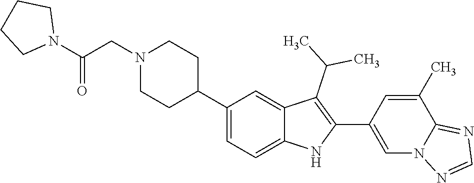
C1N(CC(N2CCCC2)=O)CCC(C2=CC=C3C(=C2)C(C(C)C)=C(C2=CN4C(=NC=N4)C(C)=C2)N3)C1
